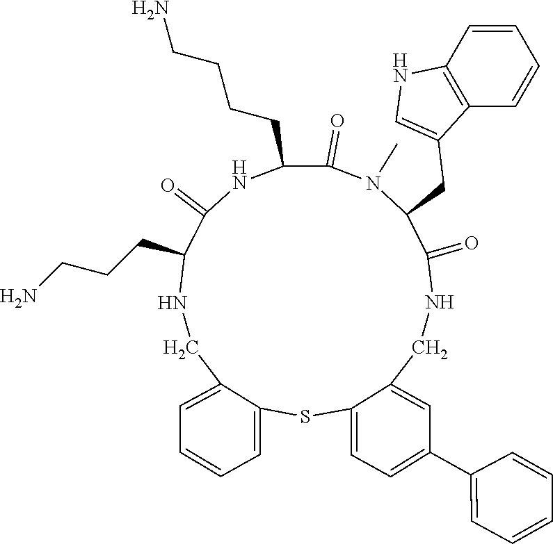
N1CC2=CC=CC=C2SC2=CC=C(C3=CC=CC=C3)C=C2CNC(=O)C(CC2=CNC3=C2C=CC=C3)N(C)C(=O)C(CCCCN)NC(=O)C1CCCN
